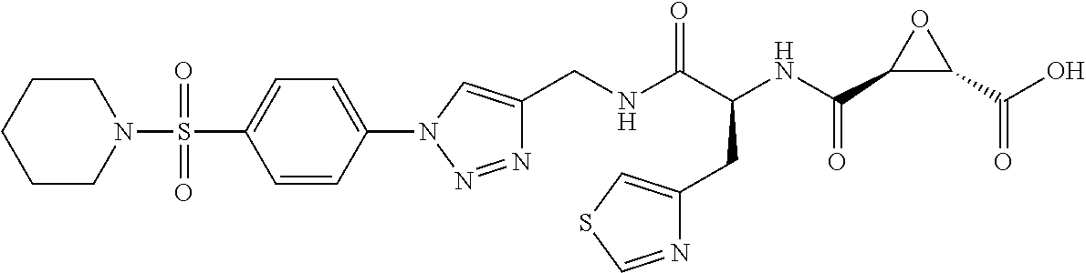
C(NC(C(NC(C1C(C(O)=O)O1)=O)CC1=CSC=N1)=O)C1=CN(C2=CC=C(S(N3CCCCC3)(=O)=O)C=C2)N=N1
